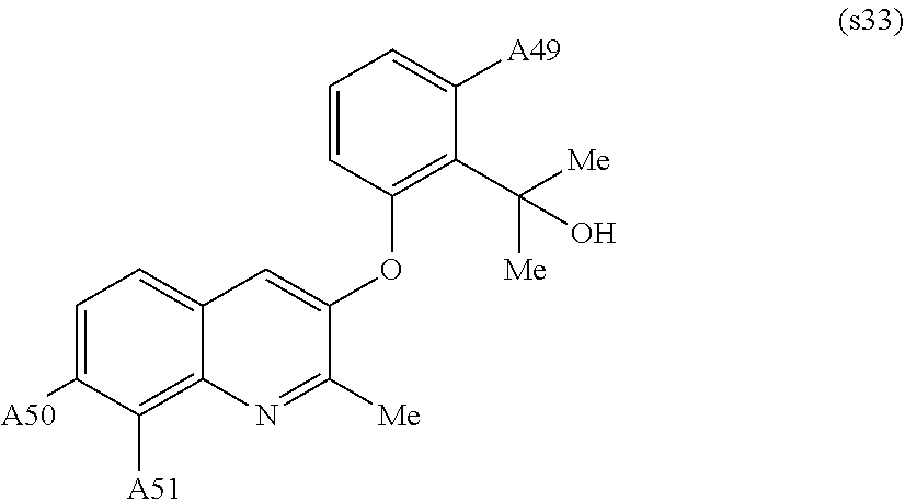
C1=C([A50])C([A51])=C2C(=C1)C=C(OC1=C(C([Me])([Me])O)C([A49])=CC=C1)C([Me])=N2
